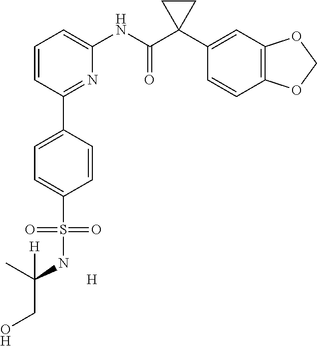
[H].C1=CC(C2=CC=C(S(NC(CO)(C)[H])(=O)=O)C=C2)=NC(NC(C2(C3=CC4=C(C=C3)OCO4)CC2)=O)=C1
